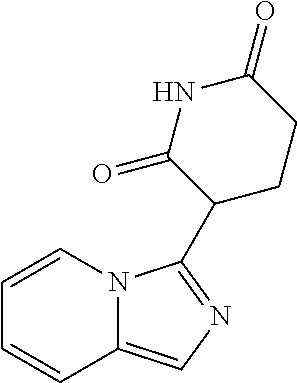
C1=CN2C(=CN=C2C2CCC(=O)NC2=O)C=C1
